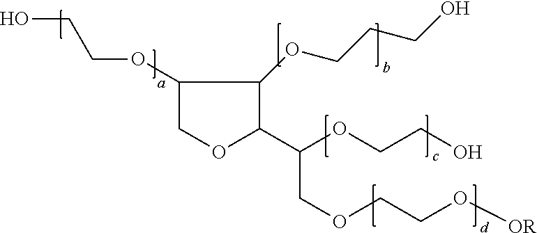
C1(OCCO)COC(C(OCCO)COCCO[OR])C1OCCCO
